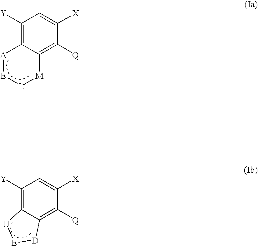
C1([Y])=C2C(=C([Q])C([X])=C1)[D][E][U]2.C1([Y])=C2C(=C([Q])C([X])=C1)[M][L][E][A]2
